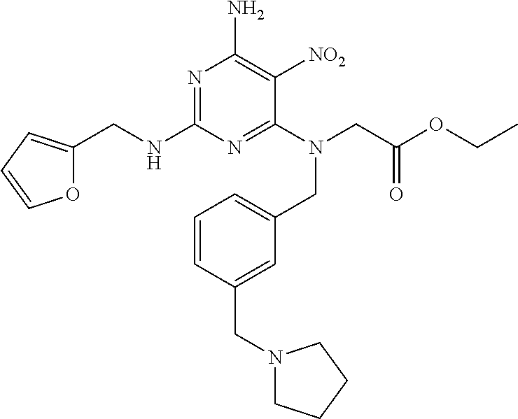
N1=C(NCC2=CC=CO2)N=C(N(CC(OCC)=O)CC2=CC=CC(CN3CCCC3)=C2)C([NO2])=C1N
